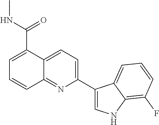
C12=NC(C3=CNC4=C(F)C=CC=C34)=CC=C1C(C(NC)=O)=CC=C2
